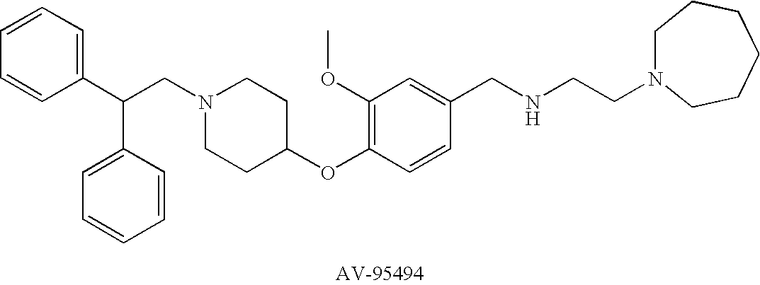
C(CN1CCC(OC2=C(OC)C=C(CNCCN3CCCCCC3)C=C2)CC1)(C1=CC=CC=C1)C1=CC=CC=C1
